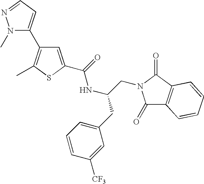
C1=C(C(=O)NC(CN2C(=O)C3=C(C2=O)C=CC=C3)CC2=CC=CC([CF3])=C2)SC(C)=C1C1=CC=NN1C
